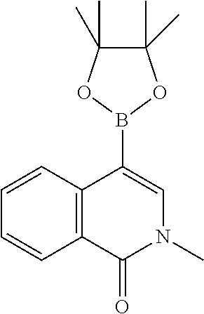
C12=C(C=CC=C1)C(B1OC(C)(C)C(C)(C)O1)=CN(C)C2=O
